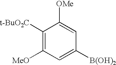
C1([t-BuO2C])=C([MeO])C=C([B(OH)2])C=C1[OMe]
